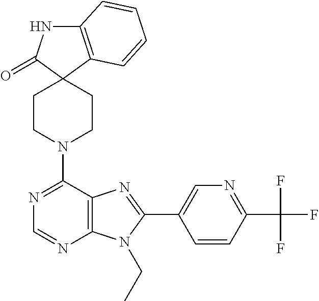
C12=C(C=CC=C1)C1(C(=O)N2)CCN(C2=NC=NC3=C2N=C(C2=CN=C(C(F)(F)F)C=C2)N3CC)CC1
